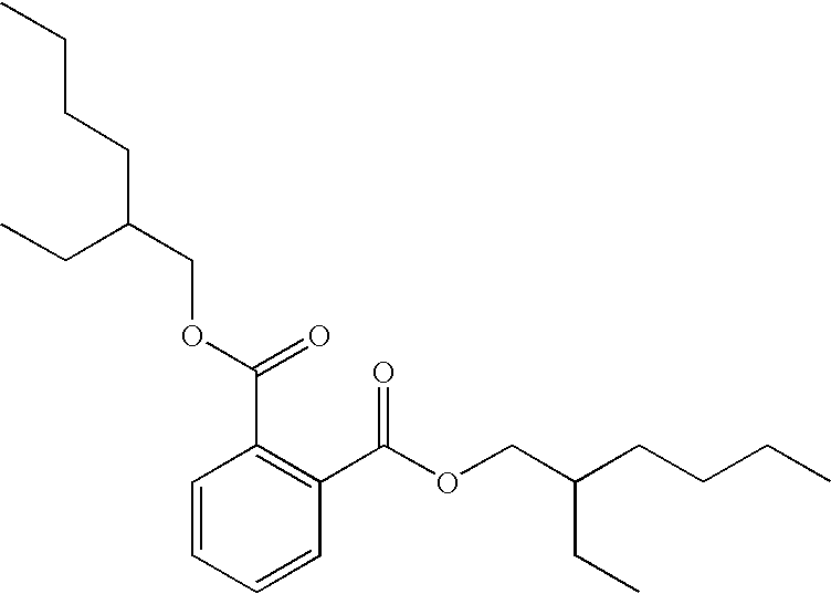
C1=CC=CC(C(OCC(CCCC)CC)=O)=C1C(OCC(CCCC)CC)=O
